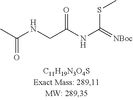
[NBoc]=C(NC(CNC(C)=O)=O)SC
